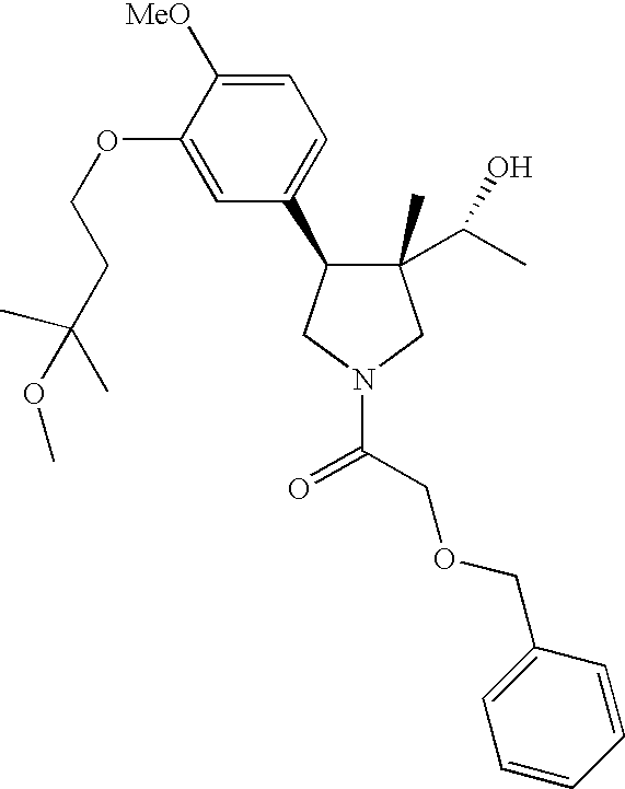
C1(C)(C(C)O)C(C2=CC=C([MeO])C(OCCC(C)(C)OC)=C2)CN(C(=O)COCC2=CC=CC=C2)C1
